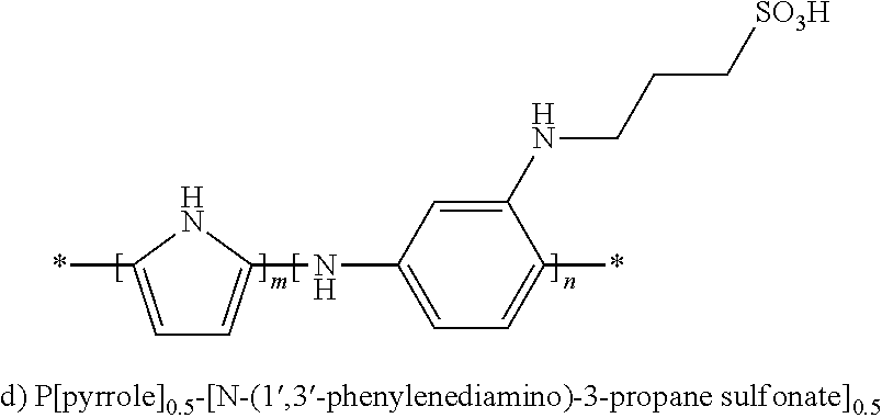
C1=C(*)NC(NC2=CC=C(*)C(NCCC[SO3H])=C2)=C1
